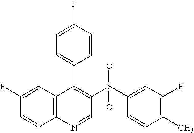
C12=C(C=C(F)C=C1)C(C1=CC=C(F)C=C1)=C(S(C1=CC(F)=C(C)C=C1)(=O)=O)C=N2
